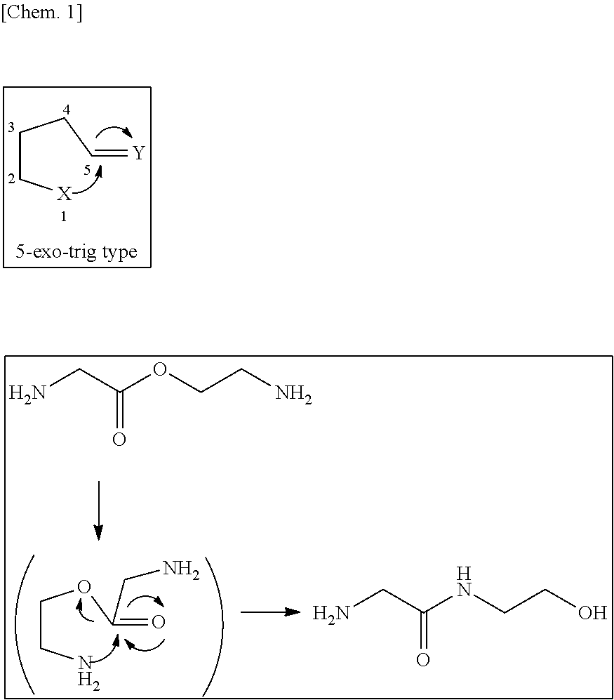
C(N)C(=O)OCCN.C(CN)OC(=O)CN.C(N)C(=O)NCCO.C(C[X])CC=[Y]
